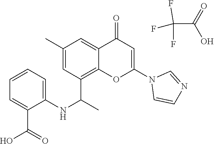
C1=C(C(=O)O)C(NC(C)C2=C3C(=CC(C)=C2)C(=O)C=C(N2C=CN=C2)O3)=CC=C1.C(C(=O)O)(F)(F)F
